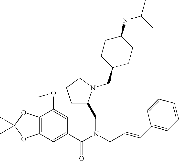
C12=C(OC(C)(C)O1)C(OC)=CC(C(N(CC(=CC1=CC=CC=C1)C)CC1CCCN1CC1CCC(NC(C)C)CC1)=O)=C2
